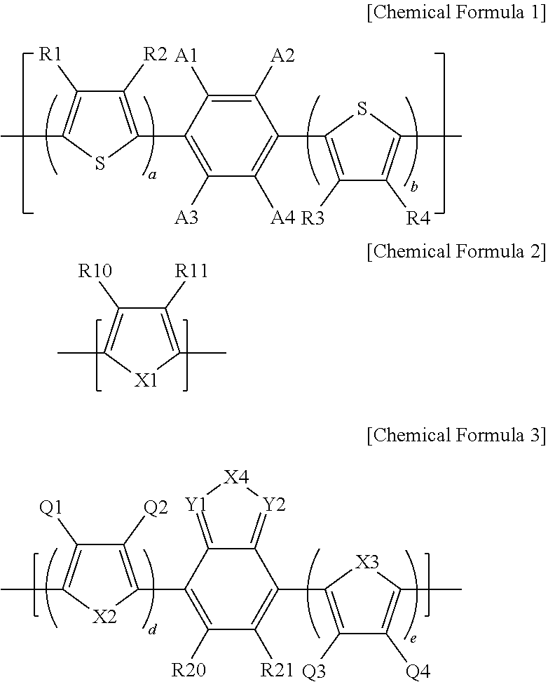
C1([A3])=C(C2=C([R2])C([R1])=C(C)S2)C([A1])=C([A2])C(C2=C([R3])C([R4])=C(C)S2)=C1[A4].C1([R11])=C(C)[X1]C(C)=C1[R10].C1([R20])=C(C2=C([Q2])C([Q1])=C(C)[X2]2)C2=[Y1][X4][Y2]=C2C(C2=C([Q3])C([Q4])=C(C)[X3]2)=C1[R21]
